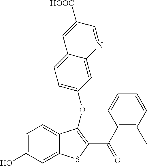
C1=C(OC2=C(C(C3=C(C)C=CC=C3)=O)SC3=CC(O)=CC=C32)C=C2C(=C1)C=C([HOOC])C=N2
